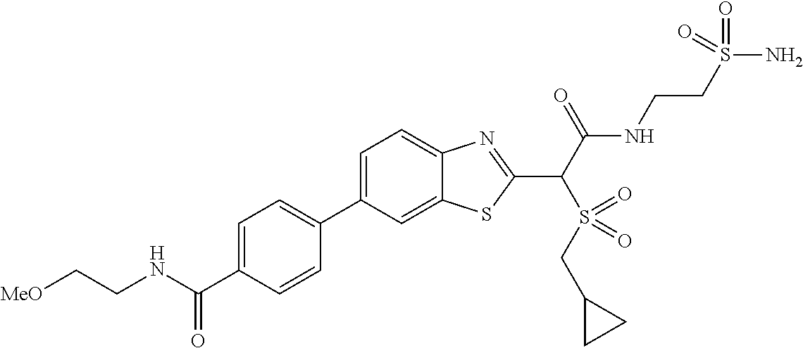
C1(C2=CC=C(C(NCC[MeO])=O)C=C2)=CC=C2C(=C1)SC(C(C(NCCS(N)(=O)=O)=O)S(=O)(CC1CC1)=O)=N2
